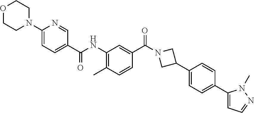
C1(N2CCOCC2)=CC=C(C(NC2=C(C)C=CC(C(N3CC(C4=CC=C(C5=CC=NN5C)C=C4)C3)=O)=C2)=O)C=N1
